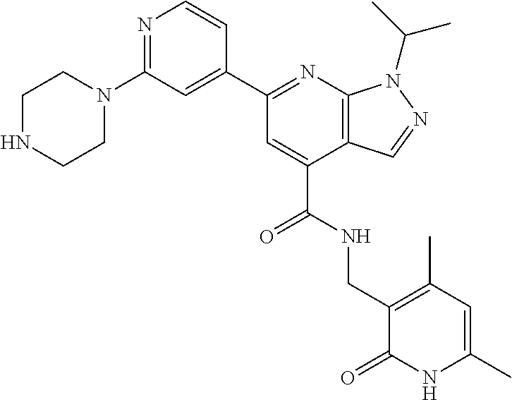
C1(N2CCNCC2)=NC=CC(C2=NC3=C(C(C(=O)NCC4=C(C)C=C(C)NC4=O)=C2)C=NN3C(C)C)=C1
